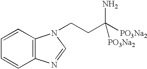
C12=C(C=CC=C1)N(CCC([PO3Na2])([PO3Na2])N)C=N2
